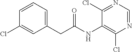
C1(CC(=O)NC2=C(Cl)N=CN=C2Cl)=CC=CC(Cl)=C1
